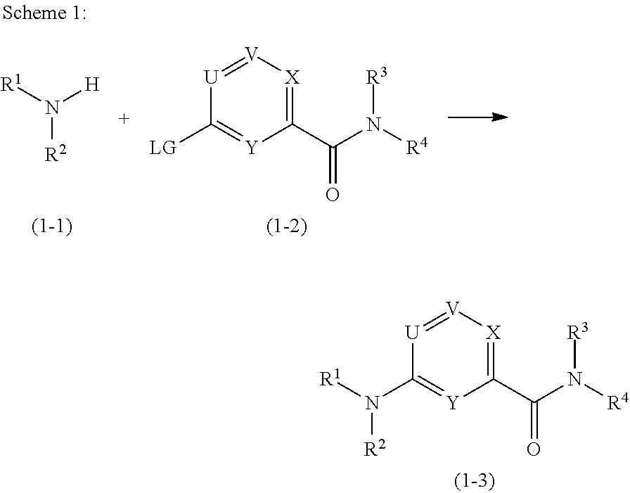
[V]1=[U]C(N([R1])[R2])=[Y]C(C(=O)N([R4])[R3])=[X]1.[V]1=[U]C([LG])=[Y]C(C(=O)N([R4])[R3])=[X]1.[R1]N([H])[R2]
